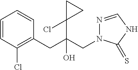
C1=CC(Cl)=C(CC(CN2N=CNC2=S)(C2(Cl)CC2)O)C=C1
